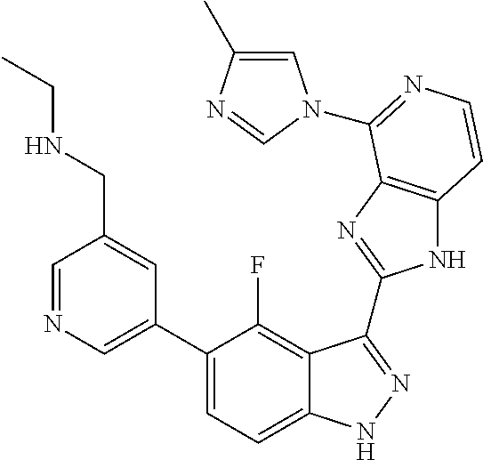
C1=C(C2=CC=C3C(=C2F)C(C2=NC4=C(N2)C=CN=C4N2C=C(C)N=C2)=NN3)C=C(CNCC)C=N1
